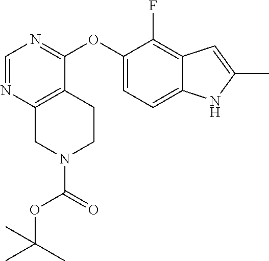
N1(C(=O)OC(C)(C)C)CCC2=C(C1)N=CN=C2OC1=CC=C2C(=C1F)C=C(C)N2
